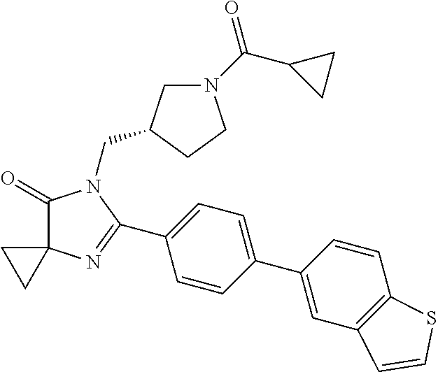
C1(=O)C2(N=C(C3=CC=C(C4=CC5=C(C=C4)SC=C5)C=C3)N1CC1CN(C(C3CC3)=O)CC1)CC2
